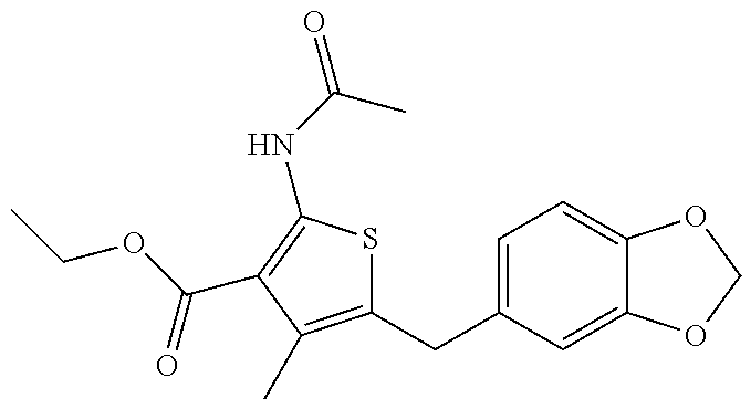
C1(CC2=CC=C3C(=C2)OCO3)=C(C)C(C(=O)OCC)=C(NC(C)=O)S1
